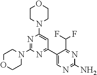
N1=C(N2CCOCC2)N=C(C2=CN=C(N)N=C2C(F)F)C=C1N1CCOCC1
